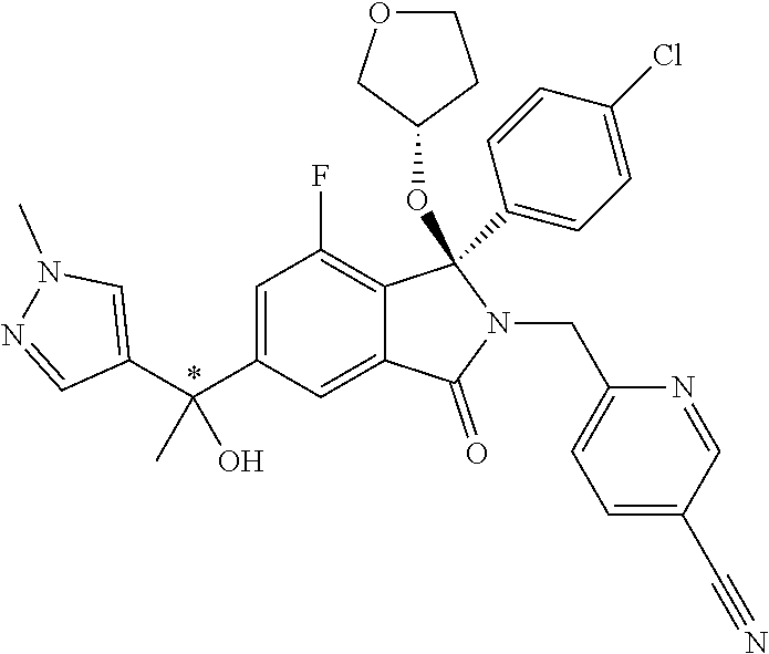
C1=C(C(C2=CN(C)N=C2)(C)O)C=C2C(=C1F)C(OC1CCOC1)(C1=CC=C(Cl)C=C1)N(CC1=CC=C(C#N)C=N1)C2=O
